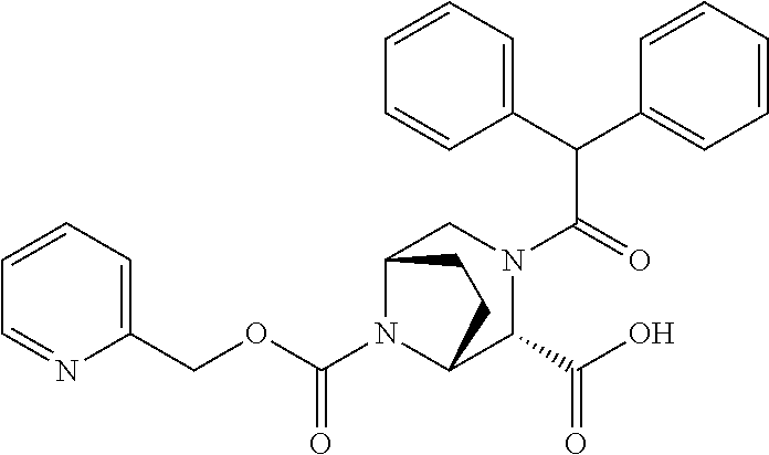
C(C(=O)N1CC2N(C(OCC3=CC=CC=N3)=O)C(C1C(O)=O)CC2)(C1=CC=CC=C1)C1=CC=CC=C1
